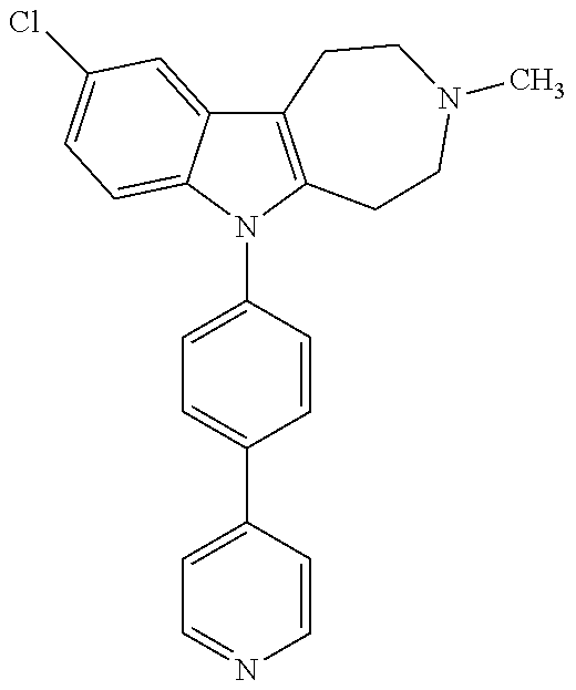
C12=C(N(C3=CC=C(C4=CC=NC=C4)C=C3)C3=CC=C(Cl)C=C13)CCN(C)CC2
